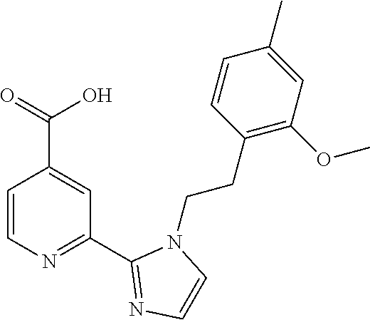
C1=CN=C(C2=NC=CN2CCC2=C(OC)C=C(C)C=C2)C=C1C(=O)O
